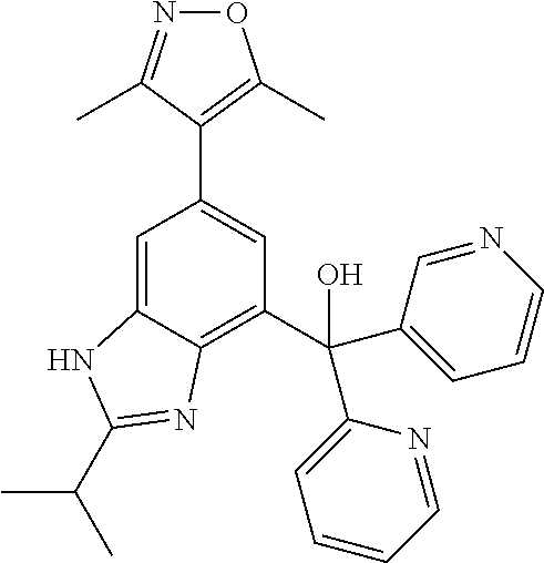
C1=C2C(=C(C(C3=CC=CN=C3)(O)C3=CC=CC=N3)C=C1C1=C(C)ON=C1C)N=C(C(C)C)N2
